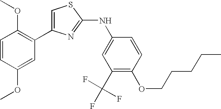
C1=C(C2=C(OC)C=CC(OC)=C2)N=C(NC2=CC(C(F)(F)F)=C(OCCCCC)C=C2)S1
